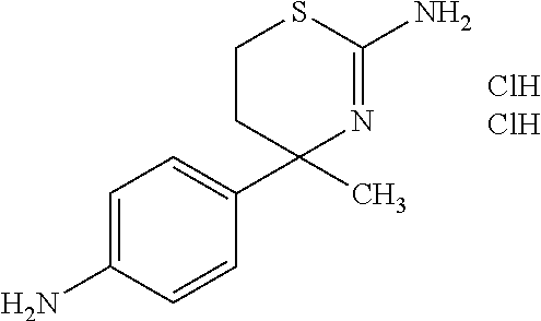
Cl.Cl.C1CC(C2=CC=C(N)C=C2)(C)N=C(N)S1
